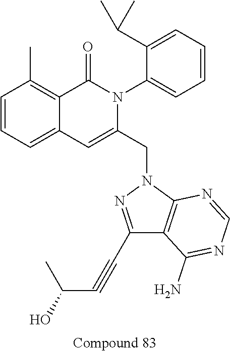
C1=CC=C2C(=C1C)C(=O)N(C1=CC=CC=C1C(C)C)C(CN1N=C(C#CC(C)O)C3=C1N=CN=C3N)=C2
